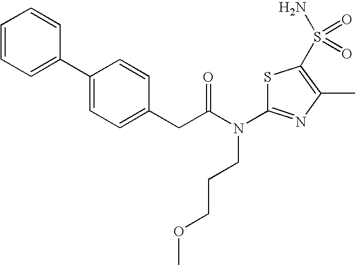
C1(N(C(CC2=CC=C(C3=CC=CC=C3)C=C2)=O)CCCOC)=NC(C)=C(S(N)(=O)=O)S1
